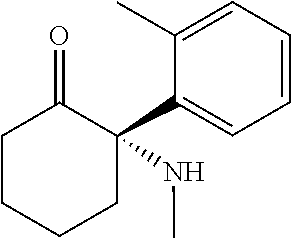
CNC1(C2=CC=CC=C2C)C(=O)CCCC1
